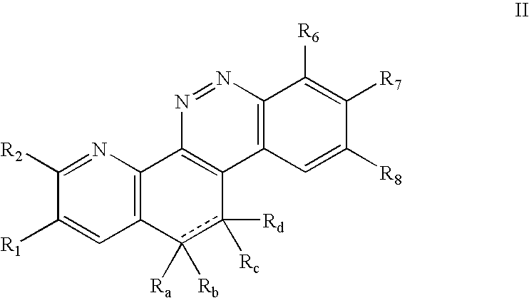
C12=C(N=C([R2])C([R1])=C1)C1=C(c([Rd])([Rc])c2([Ra])[Rb])C2=C(N=N1)C([R6])=C([R7])C([R8])=C2
